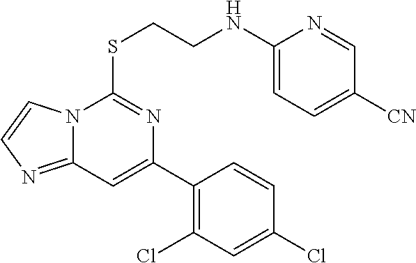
C1(Cl)=C(C2=CC3=NC=CN3C(SCCNC3=CC=C([CN])C=N3)=N2)C=CC(Cl)=C1
